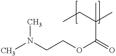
CN(CCOC(C(CC)(C)C)=O)C
